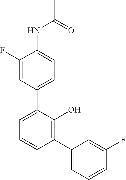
C1(C2=CC=CC(C3=CC=CC(F)=C3)=C2O)=CC=C(NC(C)=O)C(F)=C1
